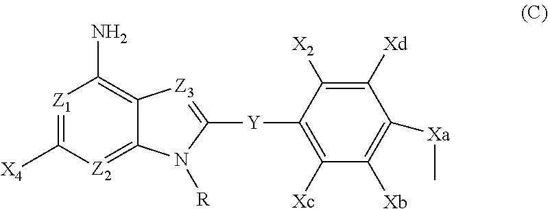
[Z1]1=C([X4])[Z2]=C2C(=C1N)[Z3]=C([Y]C1=C([Xc])C([Xb])=C([Xa]C)C([Xd])=C1[X2])N2[R]
